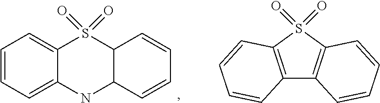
C1=CC=C2C(=C1)S(=O)(=O)C1C(N2)C=CC=C1.C12=C(S(=O)(=O)C3=C1C=CC=C3)C=CC=C2
